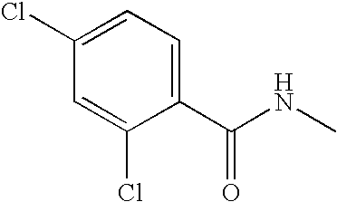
C1=C(Cl)C=C(Cl)C(C(NC)=O)=C1
